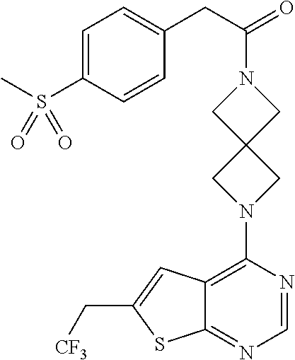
C12=C(N3CC4(C3)CN(C(CC3=CC=C(S(C)(=O)=O)C=C3)=O)C4)N=CN=C1SC(C[CF3])=C2
